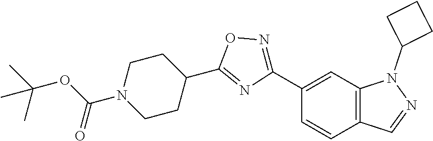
C12=C(C=NN1C1CCC1)C=CC(C1=NOC(C3CCN(C(OC(C)(C)C)=O)CC3)=N1)=C2
